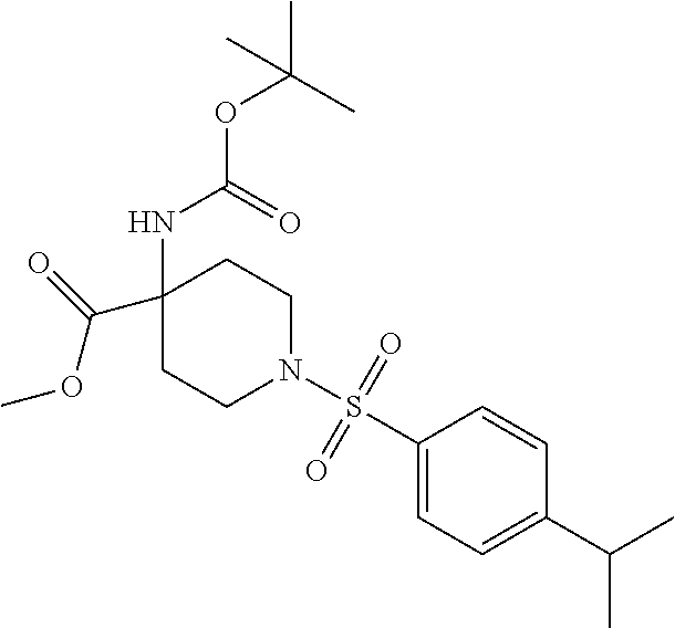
C1(NC(OC(C)(C)C)=O)(C(=O)OC)CCN(S(C2=CC=C(C(C)C)C=C2)(=O)=O)CC1
